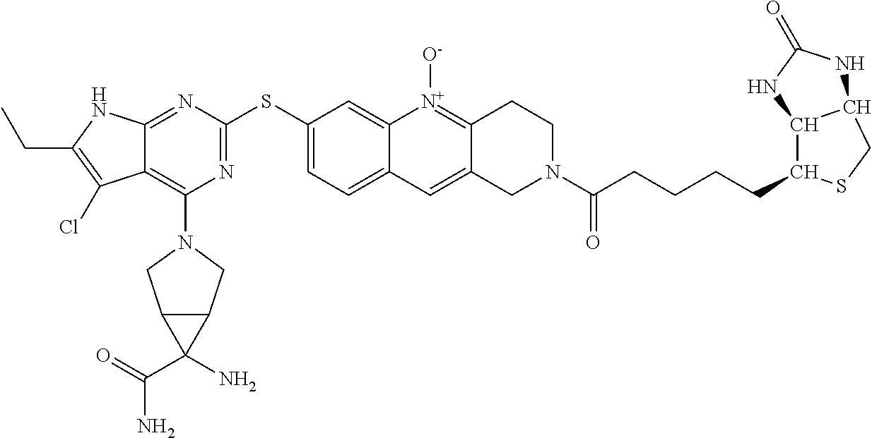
N1=C(SC2=CC=C3C(=C2)[N+]([O-])=C2C(=C3)CN(C(CCCCC3C4C(CS3)NC(=O)N4)=O)CC2)N=C2C(=C1N1CC3C(C1)C3(C(=O)N)N)C(Cl)=C(CC)N2
